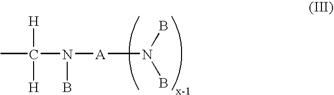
[A](N(B)B)N(C([H])([H])C)B
